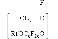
C[CF2]C(C)(F)[RfOCnF2nO]
